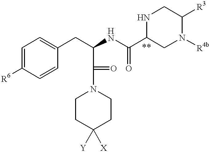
C1CC([Y])([X])CCN1C(C(CC1=CC=C([R6])C=C1)NC(C1CN([R4b])C([R3])CN1)=O)=O
